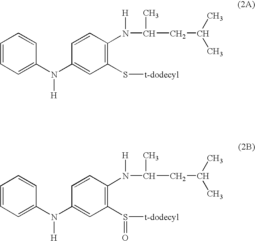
C1=CC=C(N(C2=CC(S[t-dodecyl])=C(N(C(C)CC(C)C)[H])C=C2)[H])C=C1.C1=CC=C(N(C2=CC(S([t-dodecyl])=O)=C(N(C(C)CC(C)C)[H])C=C2)[H])C=C1
